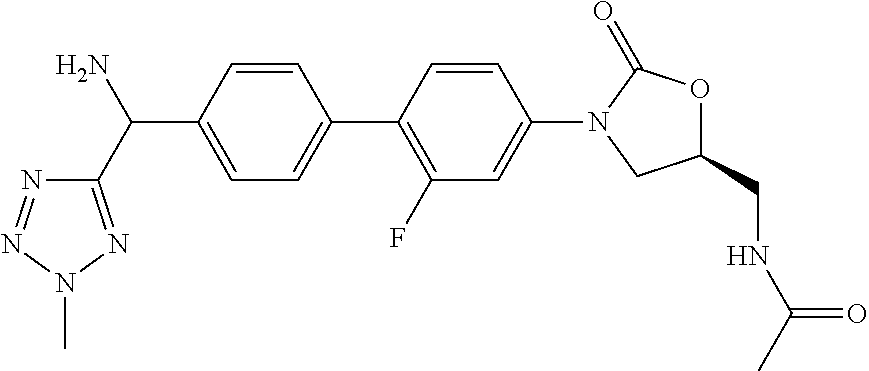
C1(N2CC(CNC(C)=O)OC2=O)=CC(F)=C(C2=CC=C(C(N)C3=NN(C)N=N3)C=C2)C=C1
